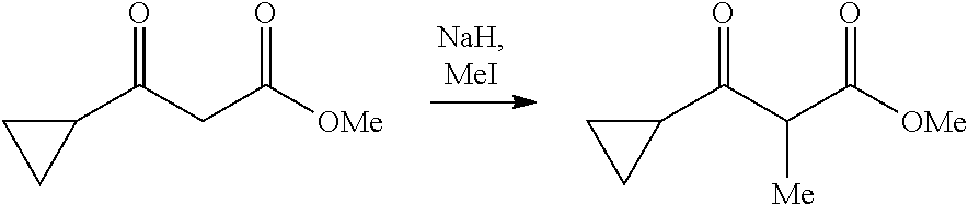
C1(C(CC([OMe])=O)=O)CC1.C1(C(C(C([OMe])=O)[Me])=O)CC1
